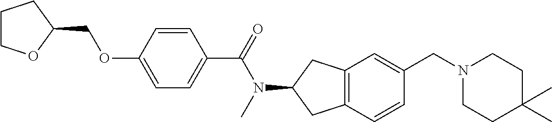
C1COC(COC2=CC=C(C(=O)N(C)C3CC4=C(C3)C=C(CN3CCC(C)(C)CC3)C=C4)C=C2)C1
